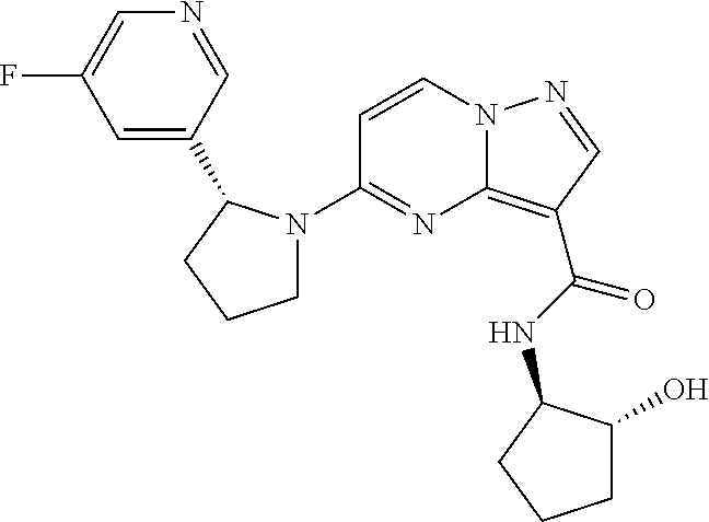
FC1=CN=CC(C2N(C3=NC4=C(C(NC5C(O)CCC5)=O)C=NN4C=C3)CCC2)=C1
